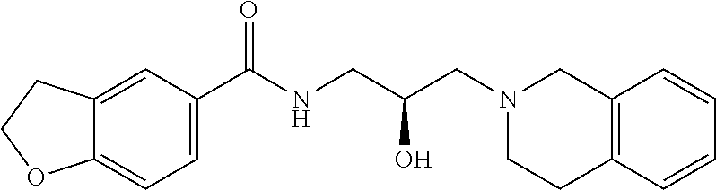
C12=CC(C(NCC(CN3CCC4=C(C3)C=CC=C4)O)=O)=CC=C1OCC2
